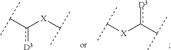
C([X]c([D3])C(C)C)(C)C.C(c([X]C(C)C)[D3])(C)C
